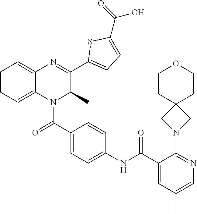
C1=CC=C2C(=C1)N=C(C1=CC=C(C(=O)O)S1)C(C)N2C(C1=CC=C(NC(C2=CC(C)=CN=C2N2CC3(C2)CCOCC3)=O)C=C1)=O
